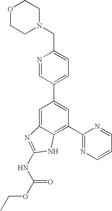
C1=C2C(=C(C3=NC=CC=N3)C=C1C1=CC=C(CN3CCOCC3)N=C1)NC(NC(OCC)=O)=N2
